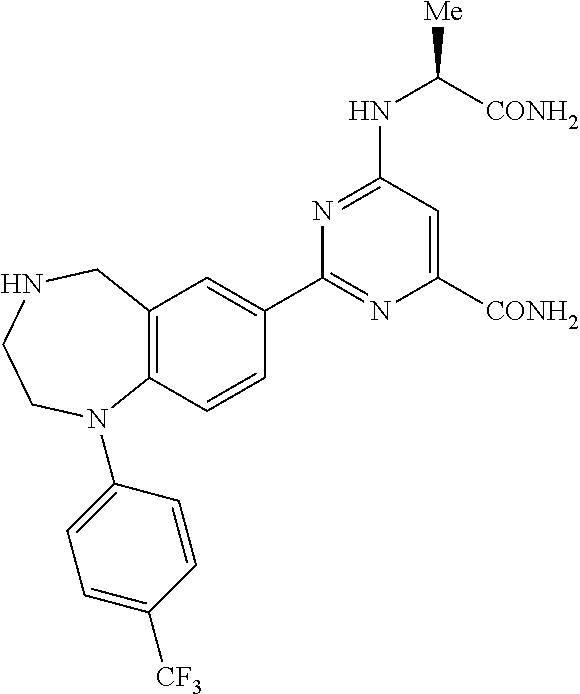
C12=C(C=CC(C3=NC([CONH2])=CC(NC([Me])[CONH2])=N3)=C1)N(C1=CC=C([CF3])C=C1)CCNC2
